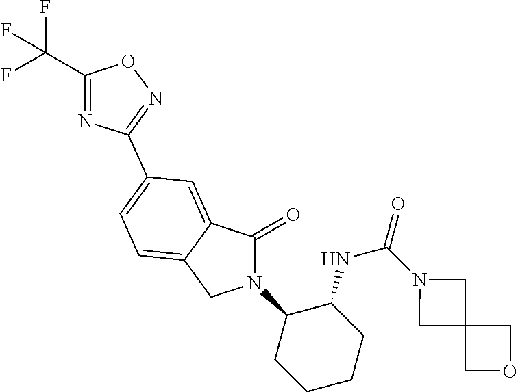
C1(=O)N(C2CCCCC2NC(N2CC3(C2)COC3)=O)CC2=CC=C(C3=NOC(C(F)(F)F)=N3)C=C12
